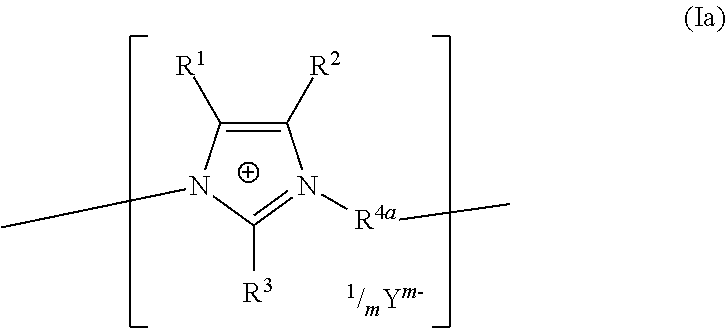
C1([R2])=C([R1])N(C)C([R3])=N1[R4a]C
